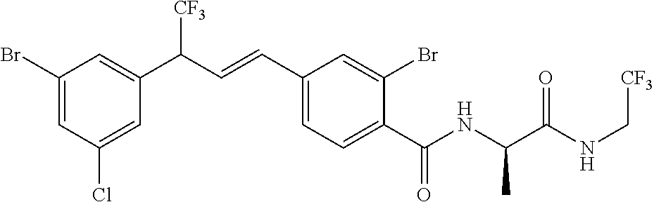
C1=C(Br)C=C(C(C=CC2=CC=C(C(NC(C(NC[CF3])=O)C)=O)C(Br)=C2)[CF3])C=C1Cl
